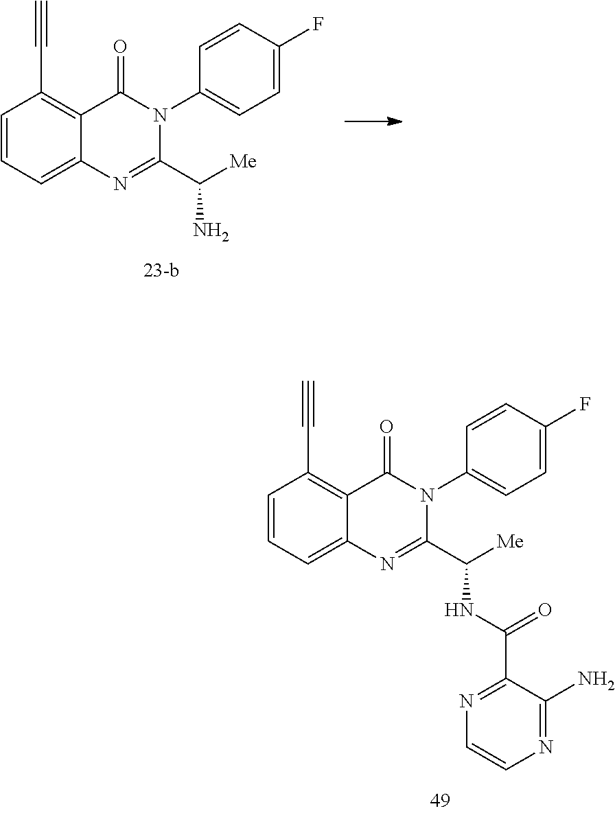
C1=CC=C2C(=C1C#C)C(=O)N(C1=CC=C(F)C=C1)C(C([Me])N)=N2.C1=CC=C2C(=C1C#C)C(=O)N(C1=CC=C(F)C=C1)C(C([Me])NC(C1=NC=CN=C1N)=O)=N2
